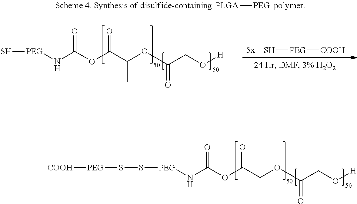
O(C(C(OC(CO[H])=O)C)=O)C(N[PEG]SS[PEG][COOH])=O.[PLGA][PEG].O(C(C(OC(CO[H])=O)C)=O)C(N[PEG]S)=O.S[PEG][COOH]
